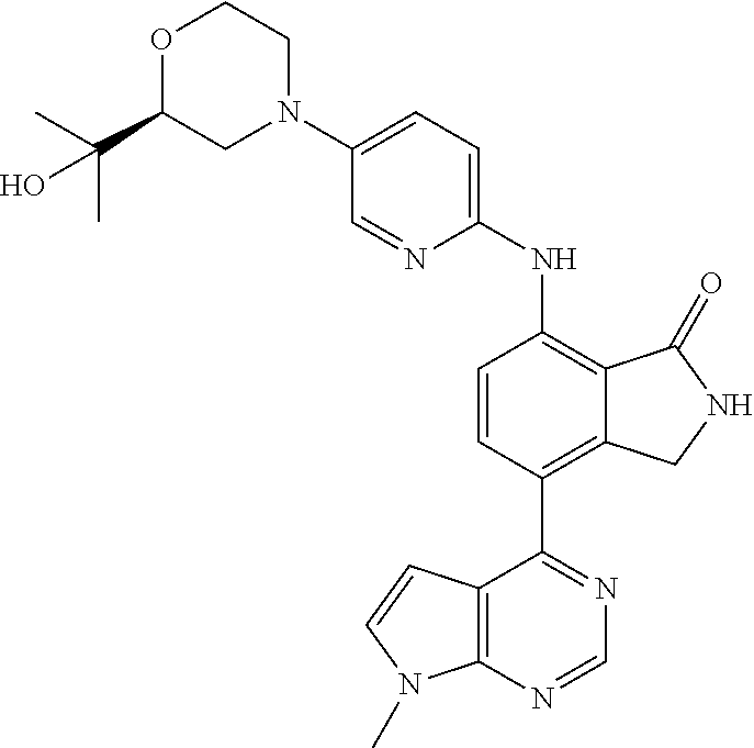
C1(N2CCOC(C(C)(C)O)C2)=CC=C(NC2=C3C(=C(C4=NC=NC5=C4C=CN5C)C=C2)CNC3=O)N=C1
